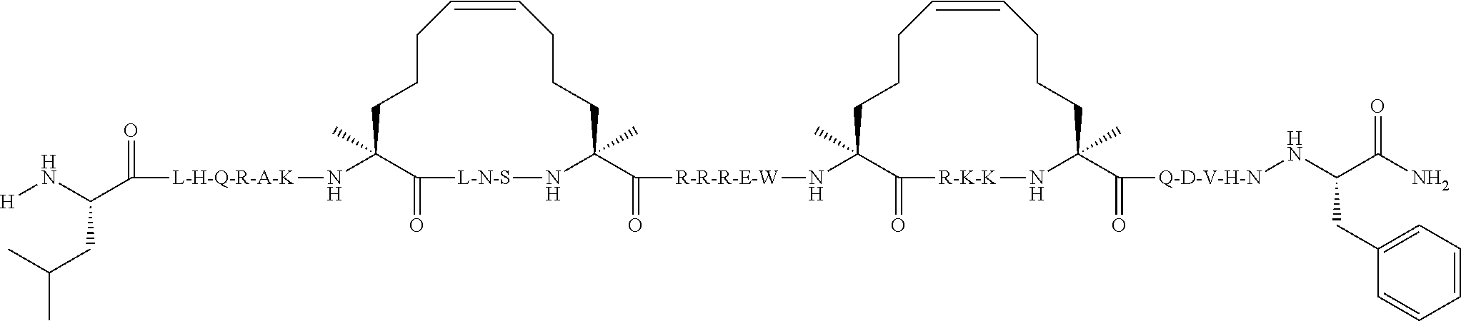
C1CCC=CCCCC(C(=O)[R-R-R-E-W]NC2(C)C(=O)[R-K-K]NC(C(=O)[Q-D-V-H-N]NC(C(N)=O)CC3=CC=CC=C3)(C)CCCC=CCCC2)(C)N[L-N-S]C(=O)C1(C)N[L-H-Q-R-A-K]C(=O)C(N[H])CC(C)C
